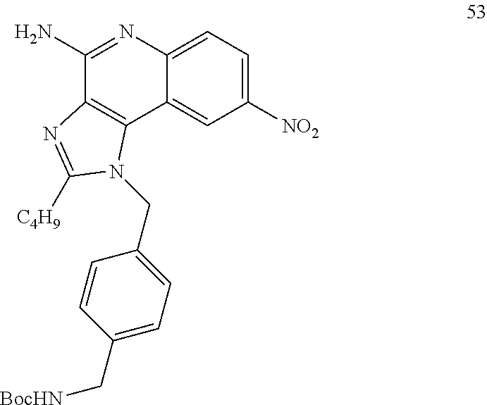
C1(N)=NC2=CC=C([NO2])C=C2C2=C1N=C([C4H9])N2CC1=CC=C(C[BocHN])C=C1
